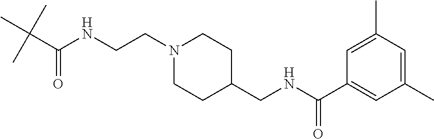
CC(C(NCCN1CCC(CNC(C2=CC(C)=CC(C)=C2)=O)CC1)=O)(C)C
